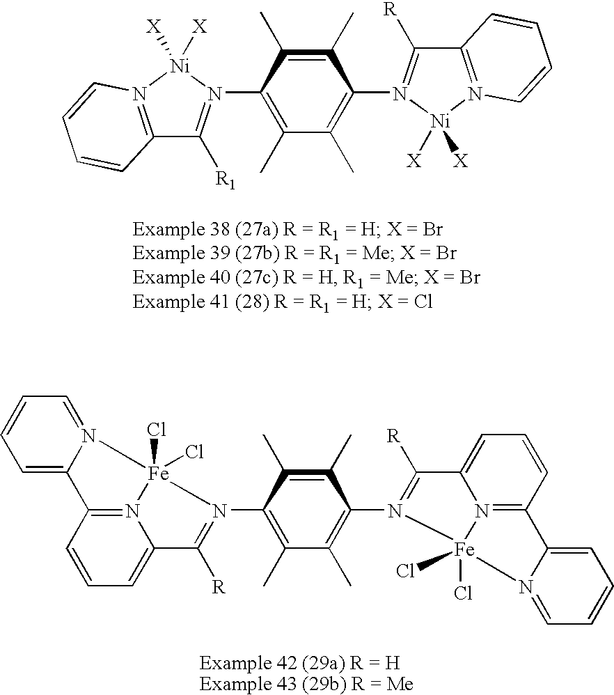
C1(C)=C(C)C(N2=C([R1])C3=N([Ni]2([X])[X])C=CC=C3)=C(C)C(C)=C1N1=C([R])C2=N([Ni]1([X])[X])C=CC=C2.C1=C2N(=CC=C1)[Fe]1(Cl)(Cl)N3=C2C=CC=C3C([R])=N1C1=C(C)C(C)=C(N2=C([R])C3=CC=CC4=N3[Fe]2(Cl)(Cl)N2=CC=CC=C42)C(C)=C1C
